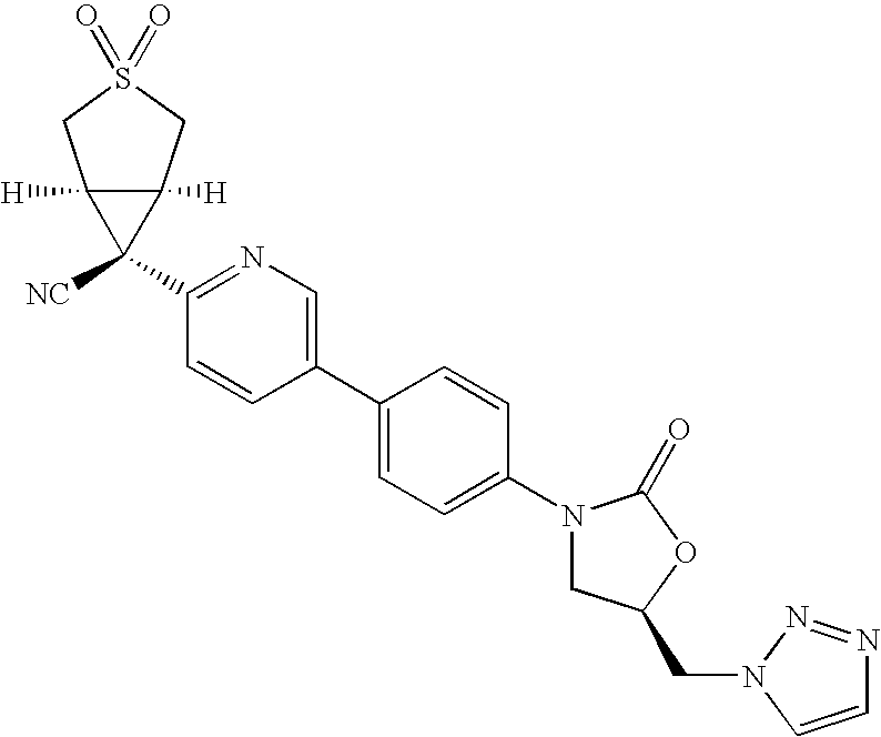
C1(N2CC(CN3N=NC=C3)OC2=O)=CC=C(C2=CN=C(C3([NC])C4([H])C3([H])CS(=O)(=O)C4)C=C2)C=C1
